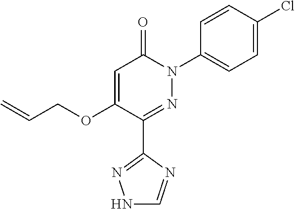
C1(C2=NN(C3=CC=C(Cl)C=C3)C(=O)C=C2OCC=C)=NNC=N1
